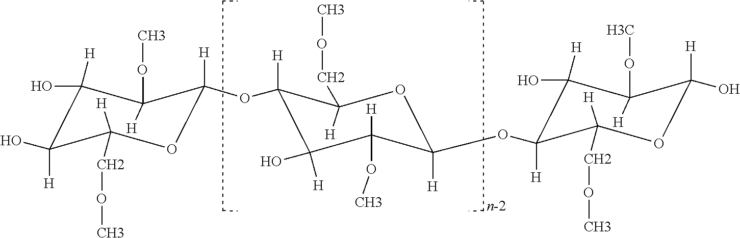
C1(O)([H])C([H])(O)C([H])(COC)OC([H])(OC2([H])C(O)([H])C([H])(OC)C([H])(OC3([H])C(O)([H])C([H])(OC)C([H])(O)OC3([H])COC)OC2(COC)[H])C1([H])OC
